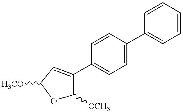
O1C([OCH3])C(C2=CC=C(C3=CC=CC=C3)C=C2)=CC1[H3CO]
